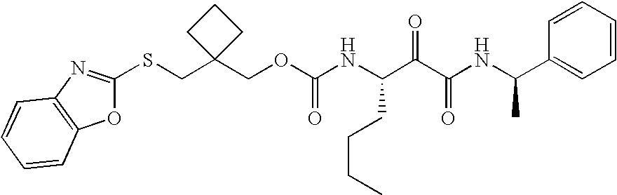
N(C(C(C(NC(C1=CC=CC=C1)C)=O)=O)CCCC)C(OCC1(CSC2=NC3=C(O2)C=CC=C3)CCC1)=O
